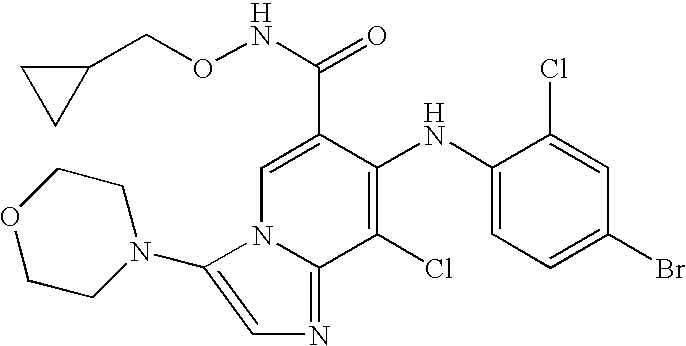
C1=C(C(NOCC2CC2)=O)C(NC2=CC=C(Br)C=C2Cl)=C(Cl)C2=NC=C(N3CCOCC3)N12
